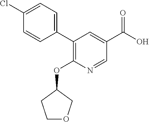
C1(Cl)=CC=C(C2=C(OC3CCOC3)N=CC(C(O)=O)=C2)C=C1
